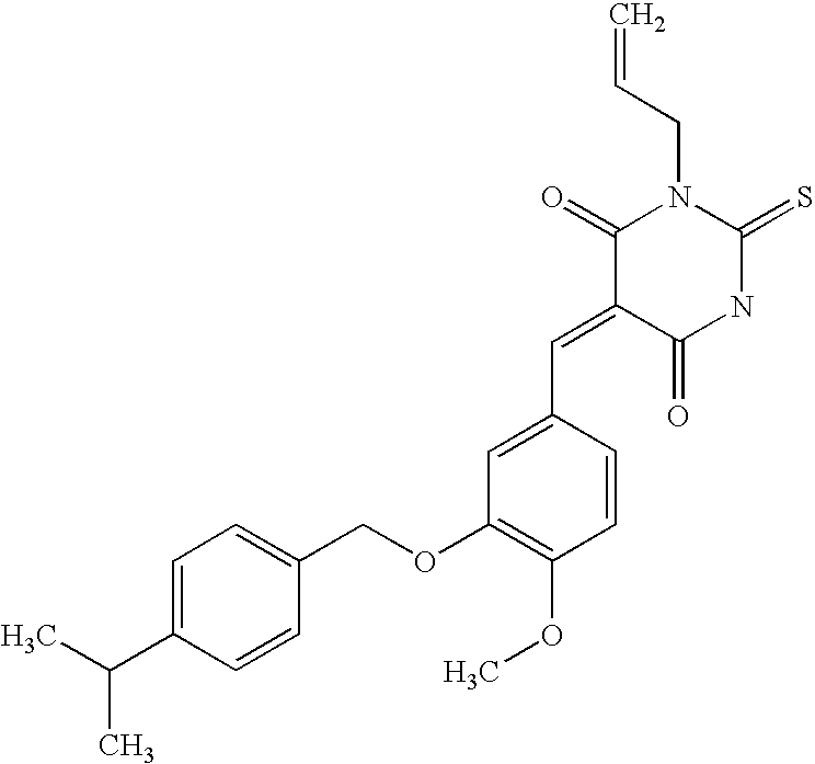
C=CCN1C(=O)C(=CC2=CC(OCC3=CC=C(C(C)C)C=C3)=C(OC)C=C2)C(=O)NC1=S
